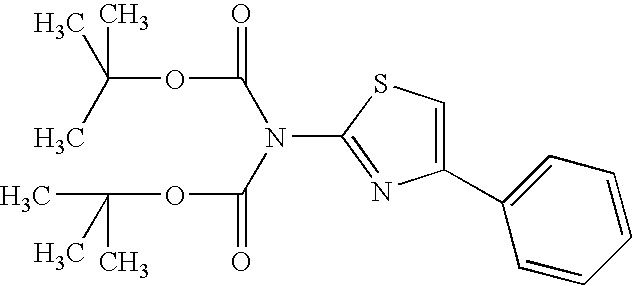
C1(C2=CC=CC=C2)=CSC(N(C(OC(C)(C)C)=O)C(OC(C)(C)C)=O)=N1
